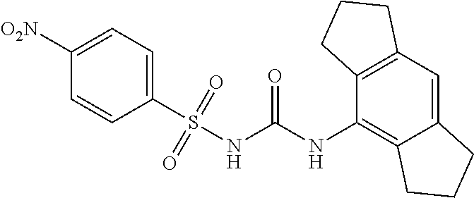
C1([O2N])=CC=C(S(NC(NC2=C3C(=CC4=C2CCC4)CCC3)=O)(=O)=O)C=C1
